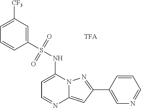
C1=C([CF3])C=C(S(NC2=CC=NC3=CC(C4=CN=CC=C4)=NN23)(=O)=O)C=C1.[TFA]
